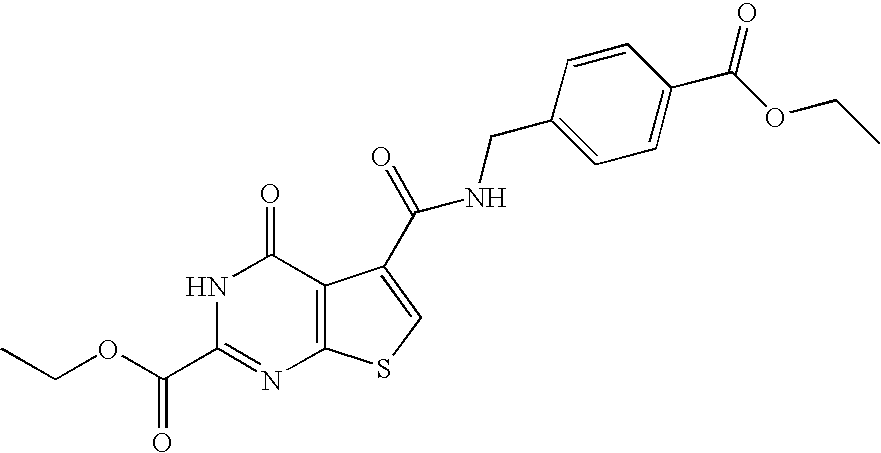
N1C(C(OCC)=O)=NC2=C(C1=O)C(C(NCC1=CC=C(C(OCC)=O)C=C1)=O)=CS2
